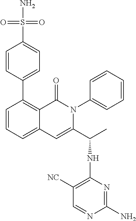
C1=CC(C2=C3C(=CC=C2)C=C(C(C)NC2=C([NC])C=NC(N)=N2)N(C2=CC=CC=C2)C3=O)=CC=C1S(N)(=O)=O
